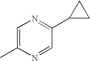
C1=C(C)N=CC(C2CC2)=N1
